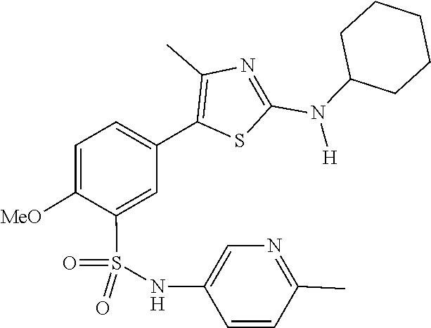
C1C(N(C2=NC(C)=C(C3=CC=C([MeO])C(S(=O)(NC4=CN=C(C)C=C4)=O)=C3)S2)[H])CCCC1
